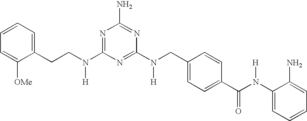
C1(N(CC2=CC=C(C(N(C3=CC=CC=C3N)[H])=O)C=C2)[H])=NC(N(CCC2=CC=CC=C2[OMe])[H])=NC(N)=N1
